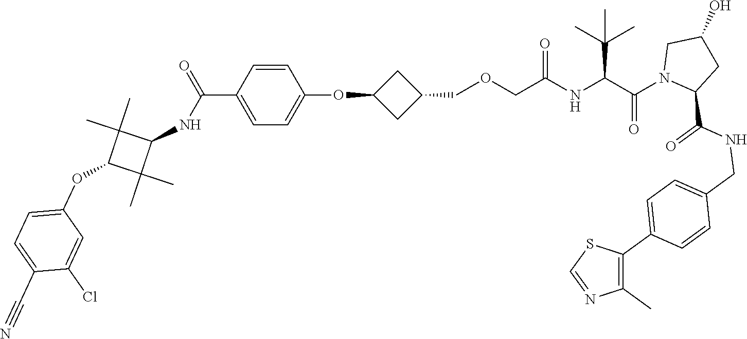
C1(OC2CC(COCC(NC(C(N3CC(O)CC3C(NCC3=CC=C(C4=C(C)N=CS4)C=C3)=O)=O)C(C)(C)C)=O)C2)=CC=C(C(NC2C(C)(C)C(OC3=CC=C(C#N)C(Cl)=C3)C2(C)C)=O)C=C1
